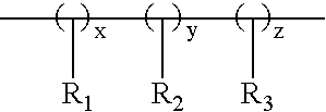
CC([R1])C([R2])C([R3])C
